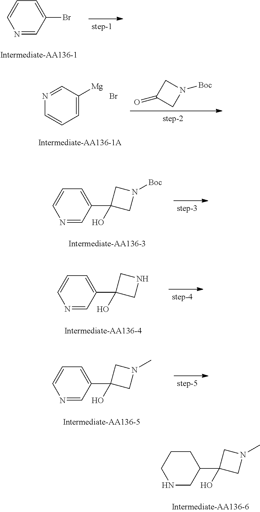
N1=CC(Br)=CC=C1.C1=C([Mg])C=NC=C1.Br.O=C1CN([Boc])C1.N1=CC(C2(O)CN([Boc])C2)=CC=C1.N1=CC(C2(O)CNC2)=CC=C1.N1=CC(C2(O)CN(C)C2)=CC=C1.N1CC(C2(O)CN(C)C2)CCC1
